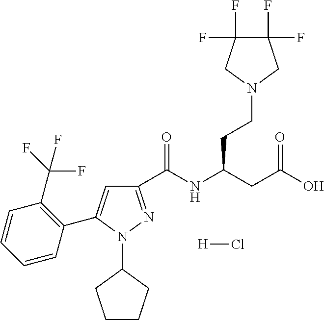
C1(C(NC(CC(O)=O)CCN2CC(F)(F)C(F)(F)C2)=O)=NN(C2CCCC2)C(C2=C(C(F)(F)F)C=CC=C2)=C1.[H]Cl
